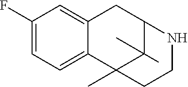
C1(F)=CC=C2C(=C1)CC1C(C)(C)C2(C)CCN1
